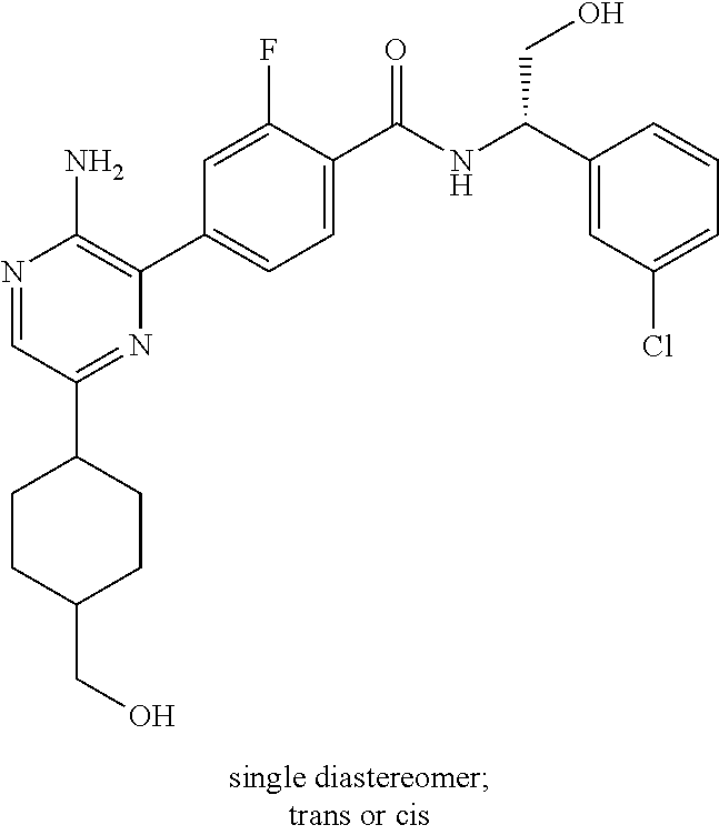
N1=CC(C2CCC(CO)CC2)=NC(C2=CC=C(C(NC(C3=CC(Cl)=CC=C3)CO)=O)C(F)=C2)=C1N
